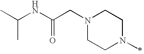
N1(CC(=O)NC(C)C)CCN(C)CC1
